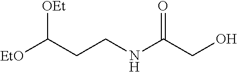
[EtO]C(CCNC(CO)=O)[OEt]
